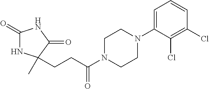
C1(=O)NC(C)(CCC(N2CCN(C3=CC=CC(Cl)=C3Cl)CC2)=O)C(=O)N1
